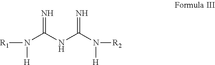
[R1]N([H])C(NC(N([H])[R2])=N)=N
